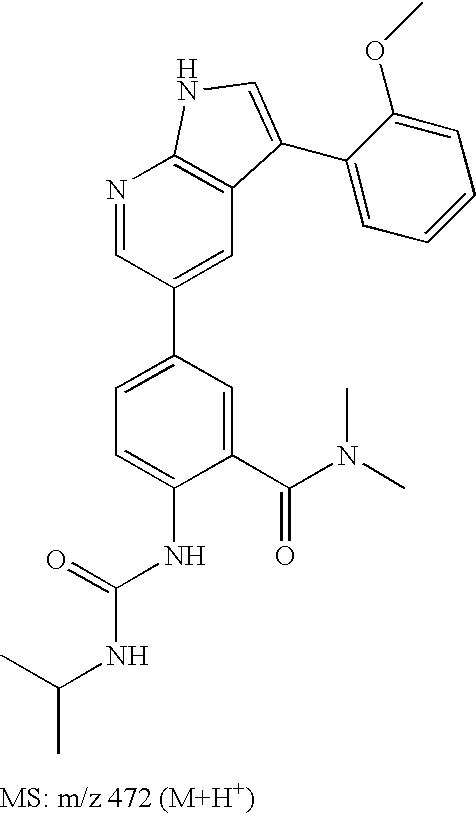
N1=CC(C2=CC=C(NC(NC(C)C)=O)C(C(N(C)C)=O)=C2)=CC2=C1NC=C2C1=CC=CC=C1OC
